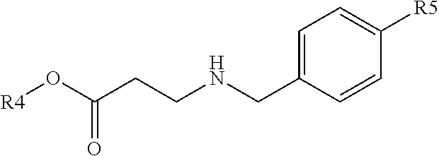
C1=C(CNCCC(O[R4])=O)C=CC([R5])=C1
